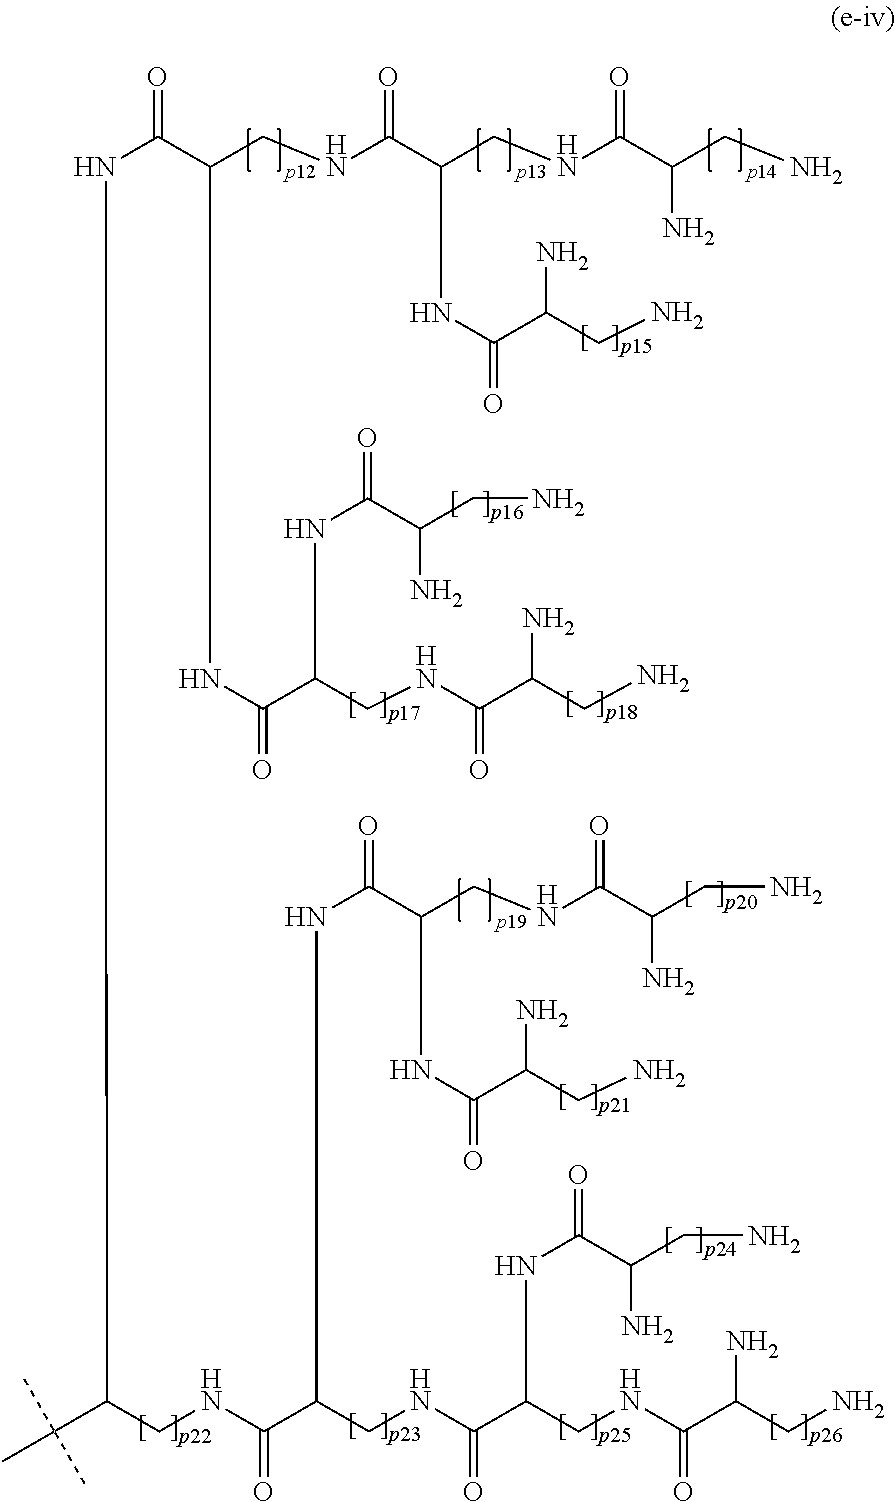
N(C(C(CNC(C(CNC(C(CN)N)=O)NC(C(CN)N)=O)=O)NC(C(CNC(C(CN)N)=O)NC(C(CN)N)=O)=O)=O)C(C(C)(C)C)CNC(C(CNC(C(CNC(C(CN)N)=O)NC(C(CN)N)=O)=O)NC(C(CNC(C(CN)N)=O)NC(C(CN)N)=O)=O)=O
